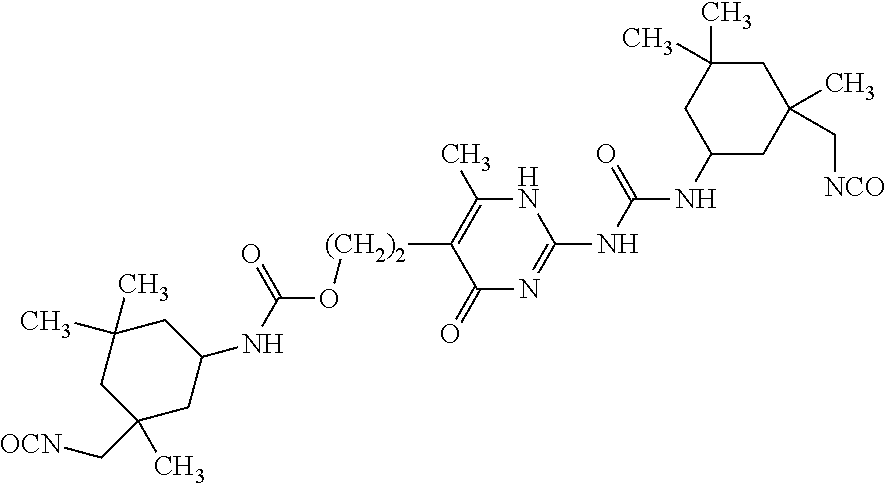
C1(NC(NC2=NC(=O)C([(CH2)2]OC(=O)NC3CC(C)(C)CC(C)(C[OCN])C3)=C(C)N2)=O)CC(C)(C[NCO])CC(C)(C)C1
